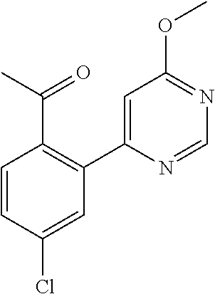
C1=CC(Cl)=CC(C2=CC(OC)=NC=N2)=C1C(=O)C
